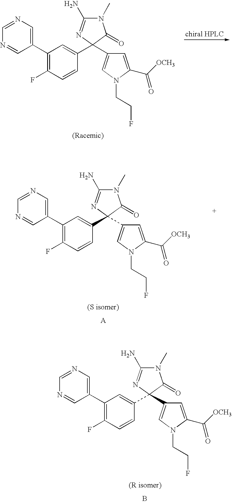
C1(C2=CC(C3=CN=CN=C3)=C(F)C=C2)(C2=CN(CCF)C(C([OCH3])=O)=C2)N=C(N)N(C)C1=O.C1(C2=CC(C3=CN=CN=C3)=C(F)C=C2)(C2=CN(CCF)C(C([OCH3])=O)=C2)N=C(N)N(C)C1=O.C1(C2=CC(C3=CN=CN=C3)=C(F)C=C2)(C2=CN(CCF)C(C([OCH3])=O)=C2)N=C(N)N(C)C1=O.B
